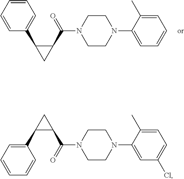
C1=CC=CC(C2CC2C(=O)N2CCN(C3=CC=CC=C3C)CC2)=C1.C1=CC(C2CC2C(=O)N2CCN(C3=CC(Cl)=CC=C3C)CC2)=CC=C1
